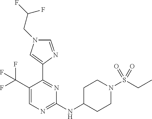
C1(C(F)(F)F)=CN=C(NC2CCN(S(CC)(=O)=O)CC2)N=C1C1=CN(CC(F)F)C=N1
